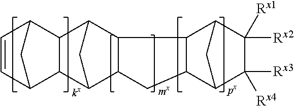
C12C=CC(C1)C1C2C2CC1C1C2CC2C3CC(C12)C([Rx2])([Rx1])C3([Rx3])[Rx4]
